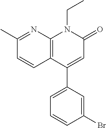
C1(Br)=CC(C2=CC(=O)N(CC)C3=C2C=CC(C)=N3)=CC=C1
